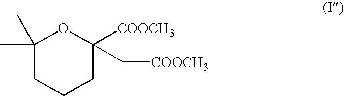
C1(C)(C)CCCC(C[COOCH3])([COOCH3])O1
